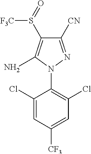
C1(N2N=C([CN])C(S([F3C])=O)=C2N)=C(Cl)C=C([CF3])C=C1Cl
